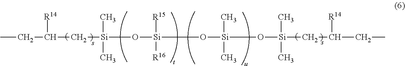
CCC(C[Si](O[Si](O[Si](O[Si](CC(CC)[R14])(C)C)(C)C)([R15])[R16])(C)C)[R14]
